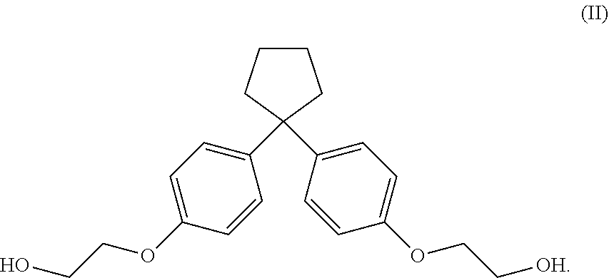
C1CCC(C2=CC=C(OCCO)C=C2)(C2=CC=C(OCC[OH])C=C2)C1
